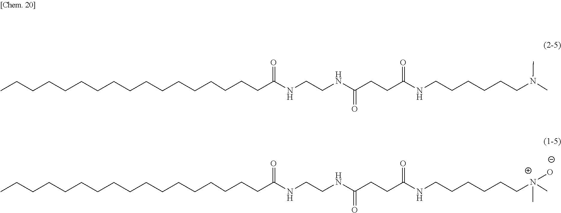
CCCCCCCCCCCCCCCCCC(NCCNC(CCC(NCCCCCCN(C)C)=O)=O)=O.CCCCCCCCCCCCCCCCCC(NCCNC(CCC(NCCCCCC[N+](C)([O-])C)=O)=O)=O
